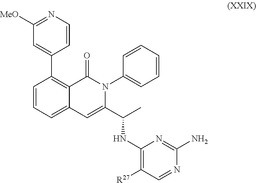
C1=CC=C2C(=C1C1=CC([MeO])=NC=C1)C(=O)N(C1=CC=CC=C1)C(C(C)NC1=C([R27])C=NC(N)=N1)=C2
